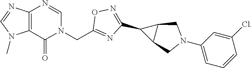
C1(C2=NOC(CN3C=NC4=C(C3=O)N(C)C=N4)=N2)C2C1CN(C1=CC=CC(Cl)=C1)C2
